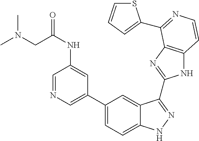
C1(C2=CC=C3C(=C2)C(C2=NC4=C(N2)C=CN=C4C2=CC=CS2)=NN3)=CN=CC(NC(CN(C)C)=O)=C1
